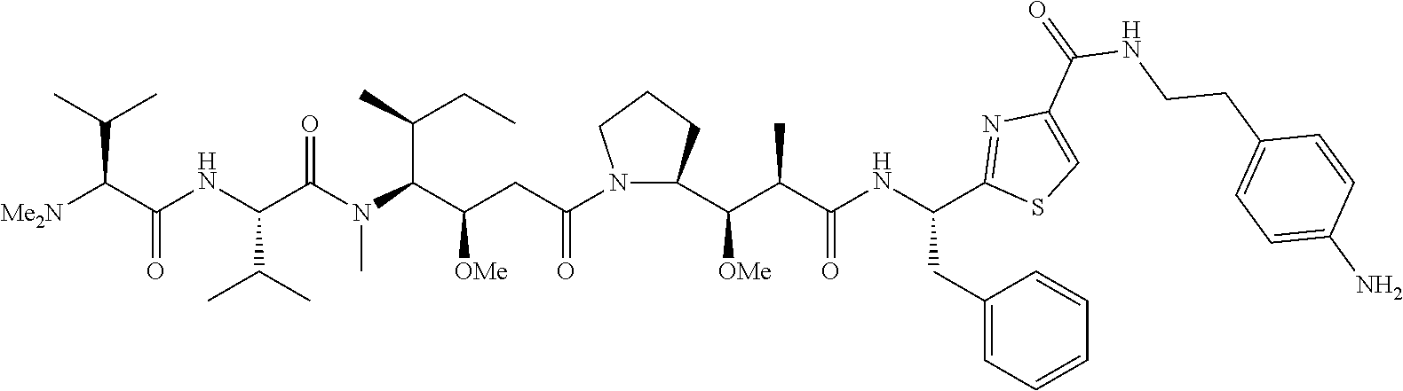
[Me2N]C(C(NC(C(N(C(C(CC(=O)N1CCCC1C(C(C(NC(CC1=CC=CC=C1)C1=NC(C(=O)NCCC2=CC=C(N)C=C2)=CS1)=O)C)[OMe])[OMe])C(C)CC)C)=O)C(C)C)=O)C(C)C
